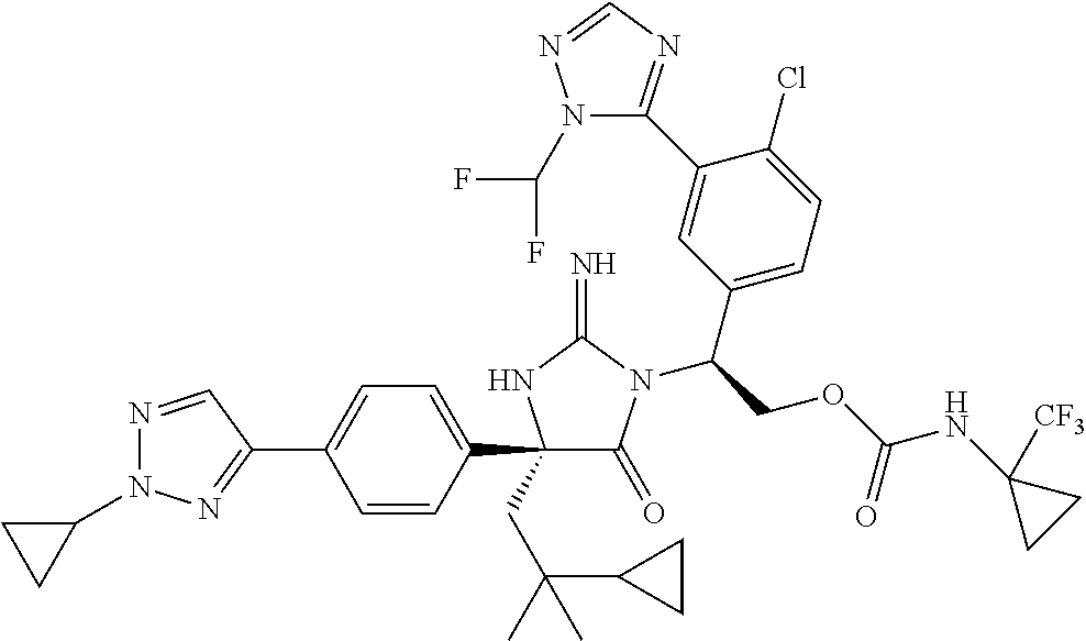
C1(C2=CC=C(C3(CC(C4CC4)(C)C)C(=O)N(C(COC(NC4([CF3])CC4)=O)C4=CC=C(Cl)C(C5=NC=NN5C(F)F)=C4)C(=N)N3)C=C2)=NN(C2CC2)N=C1
